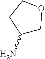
NC1COCC1
